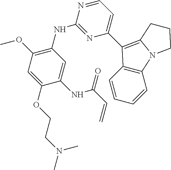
C1(NC2=NC(C3=C4N(C5=C3C=CC=C5)CCC4)=CC=N2)=C(OC)C=C(OCCN(C)C)C(NC(C=C)=O)=C1
